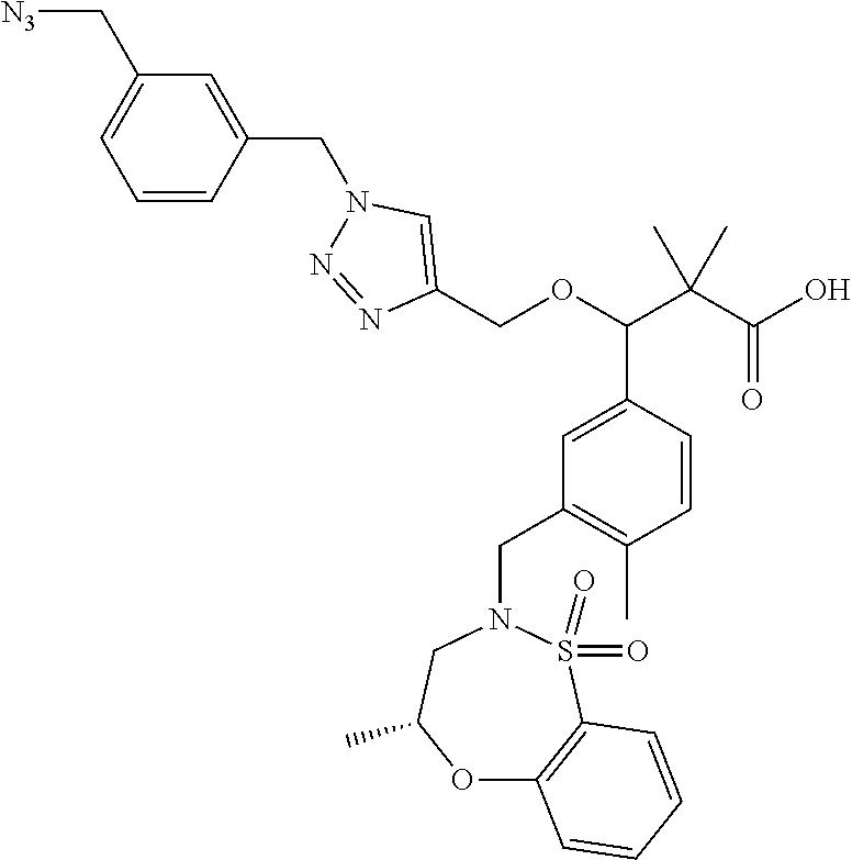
C1=CC(C)=C(CN2CC(C)OC3=C(S2(=O)=O)C=CC=C3)C=C1C(OCC1=CN(CC2=CC(C[N3])=CC=C2)N=N1)C(C(=O)O)(C)C
